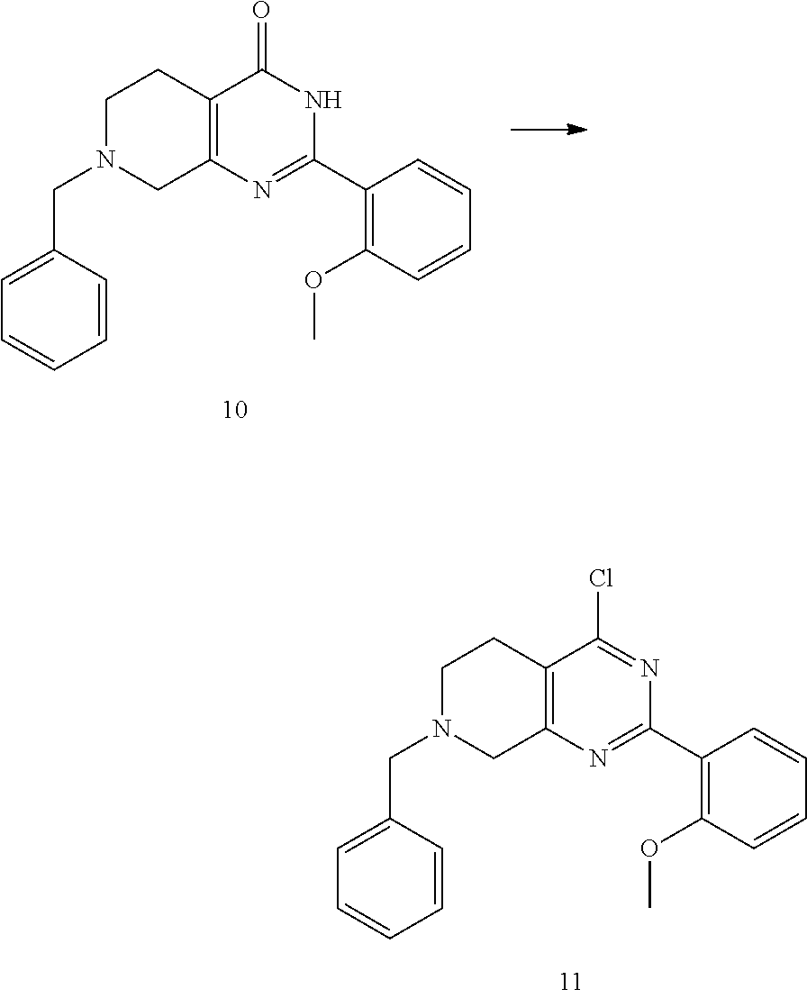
C12=C(C(Cl)=NC(C3=C(OC)C=CC=C3)=N1)CCN(CC1=CC=CC=C1)C2.C12=C(C(=O)NC(C3=C(OC)C=CC=C3)=N1)CCN(CC1=CC=CC=C1)C2
